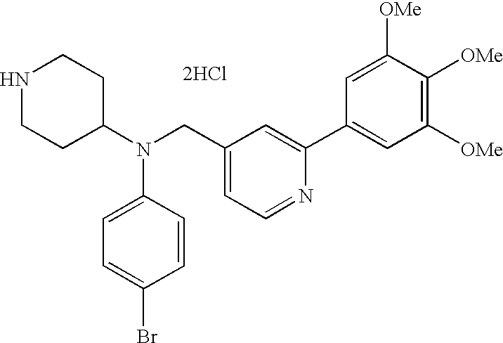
N1CCC(N(CC2=CC=NC(C3=CC([OMe])=C([OMe])C([OMe])=C3)=C2)C2=CC=C(Br)C=C2)CC1.[2HCl]
